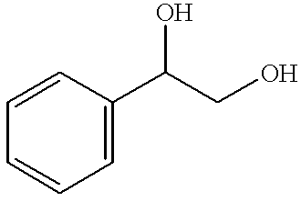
C1=CC=C(C(CO)O)C=C1
